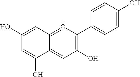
C1(O)=CC2=OC(C3=CC=C(O)C=C3)=C(O)C=C2C(O)=C1
